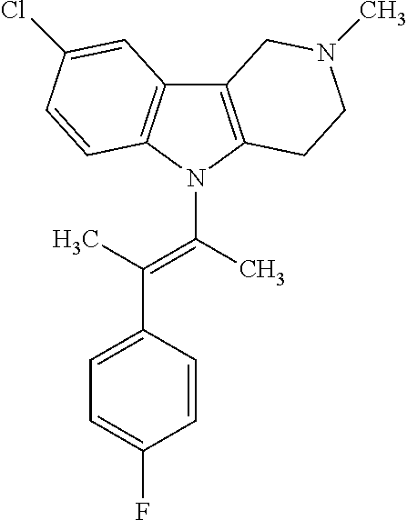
C12=C(N(C(=C(C3=CC=C(F)C=C3)C)C)C3=C1C=C(Cl)C=C3)CCN(C)C2
